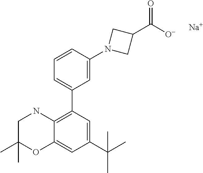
C1=CC(N2CC(C([O-])=O)C2)=CC(C2=C3C(=CC(C(C)(C)C)=C2)OC(C)(C)CN3)=C1.[Na]
